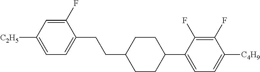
C1(F)=CC([C2H5])=CC=C1CCC1CCC(C2=CC=C([C4H9])C(F)=C2F)CC1
